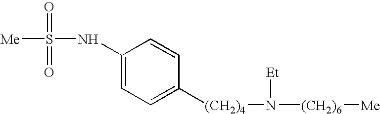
S([Me])(NC1=CC=C([(CH2)4]N([(CH2)6][Me])[Et])C=C1)(=O)=O
